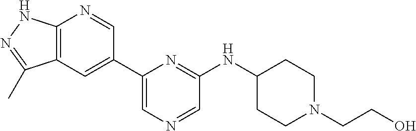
C1=C(C2=CC3=C(N=C2)NN=C3C)N=C(NC2CCN(CCO)CC2)C=N1
